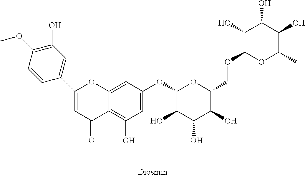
C1=C(OC2C(O)C(O)C(O)C(COC3OC(C)C(O)C(O)C3O)O2)C=C2C(=C1O)C(=O)C=C(C1=CC(O)=C(OC)C=C1)O2
